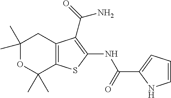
C1(C)(C)OC(C)(C)C2=C(C1)C(C(=O)N)=C(NC(C1=CC=CN1)=O)S2
